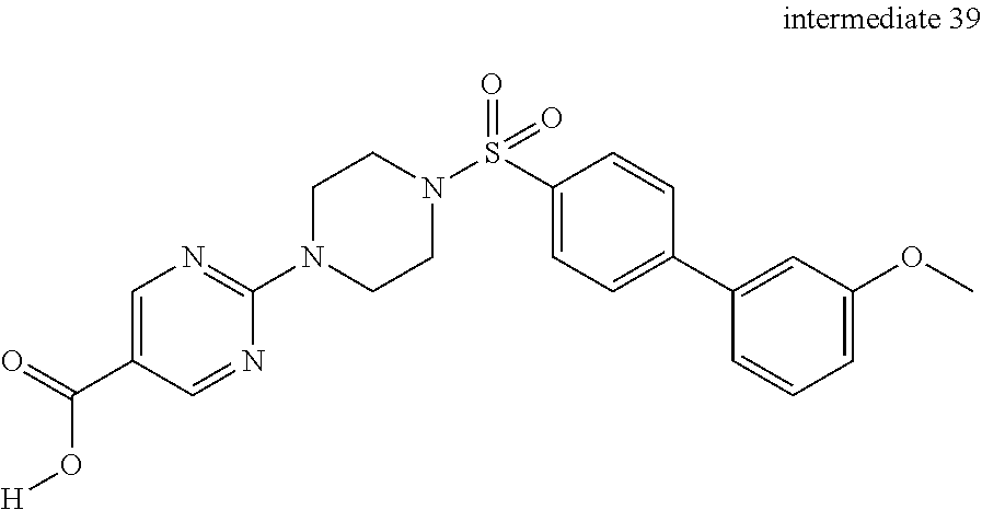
C1=C(C(=O)O[H])C=NC(N2CCN(S(C3=CC=C(C4=CC(OC)=CC=C4)C=C3)(=O)=O)CC2)=N1
